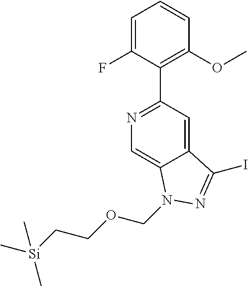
C1=C2C(=CC(C3=C(OC)C=CC=C3F)=N1)C(I)=NN2COCC[Si](C)(C)C
